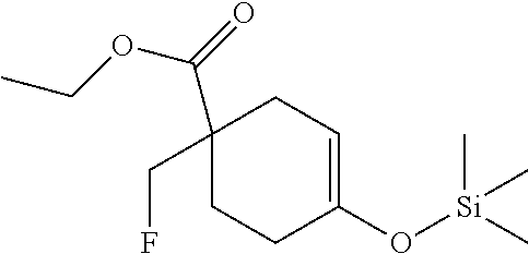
C1(CF)(C(=O)OCC)CCC(O[Si](C)(C)C)=CC1
